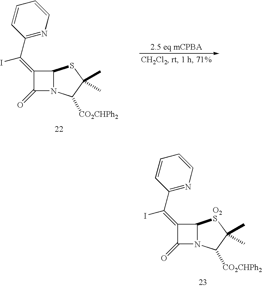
C1(=C(I)C2=NC=CC=C2)C(=O)N2C1SC(C)(C)C2[CO2CHPh2].C1(=C(I)C2=NC=CC=C2)C(=O)N2C1[O2S]C(C)(C)C2[CO2CHPh2]
